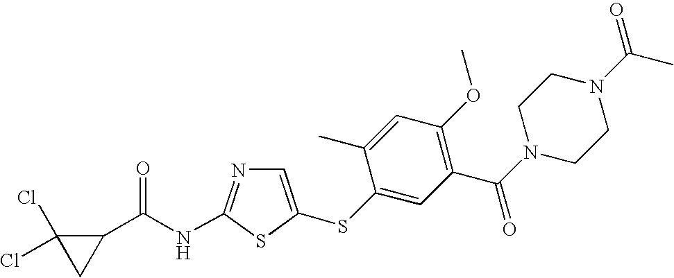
C1=C(SC2=CC(C(N3CCN(C(C)=O)CC3)=O)=C(OC)C=C2C)SC(NC(=O)C2C(Cl)(Cl)C2)=N1
